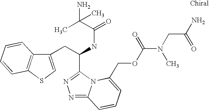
C(C(NC(=O)C(C)(N)C)C1=NN=C2N1C(COC(N(C)CC(=O)N)=O)=CC=C2)C1=CSC2=C1C=CC=C2
